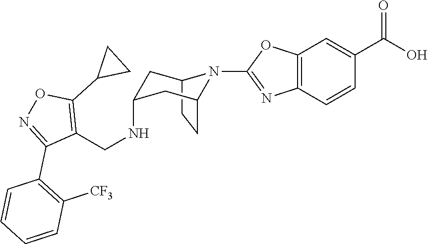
C12CCC(CC(NCC3=C(C4CC4)ON=C3C3=C([CF3])C=CC=C3)C1)N2C1=NC2=C(C=C(C(O)=O)C=C2)O1
